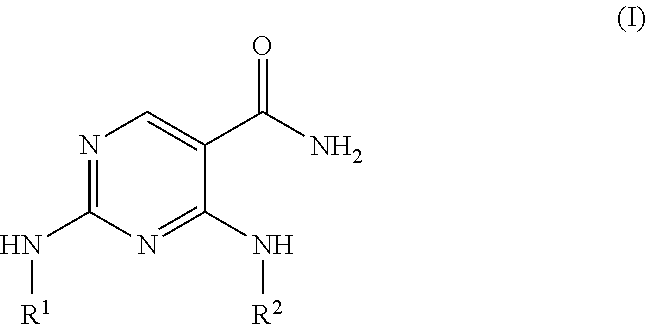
N1=C(N[R1])N=C(N[R2])C(C(=O)N)=C1
